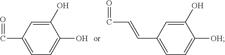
C1(O)=CC(C=O)=CC=C1O.C1(O)=CC(C=CC=O)=CC=C1[OH]
